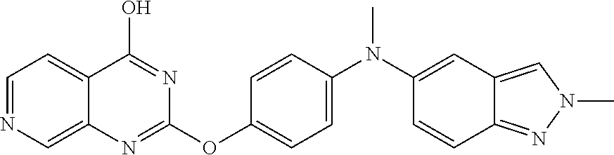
C1=NC=C2C(=C1)C(O)=NC(OC1=CC=C(N(C3=CC4=CN(C)N=C4C=C3)C)C=C1)=N2
